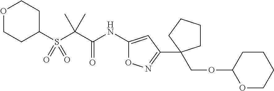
C1(S(C(C(NC2=CC(C3(COC4OCCCC4)CCCC3)=NO2)=O)(C)C)(=O)=O)CCOCC1
